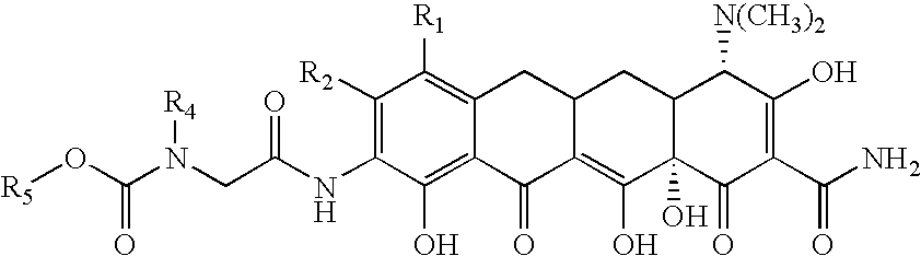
O=C(NC1=C([R2])C([R1])=C2C(=C1O)C(=O)C1=C(O)C3(O)C(CC1C2)C([N(CH3)2])C(O)=C(C(N)=O)C3=O)CN(C(O[R5])=O)[R4]
